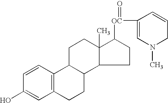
C1=CC2=C(C=C1O)CCC1C2CCC2(C)C1CCC2[OC](C1=CN(C)CC=C1)=O
